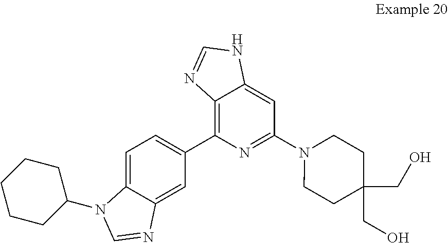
C1=C2C(=CC(C3=C4C(=CC(N5CCC(CO)(CO)CC5)=N3)NC=N4)=C1)N=CN2C1CCCCC1
